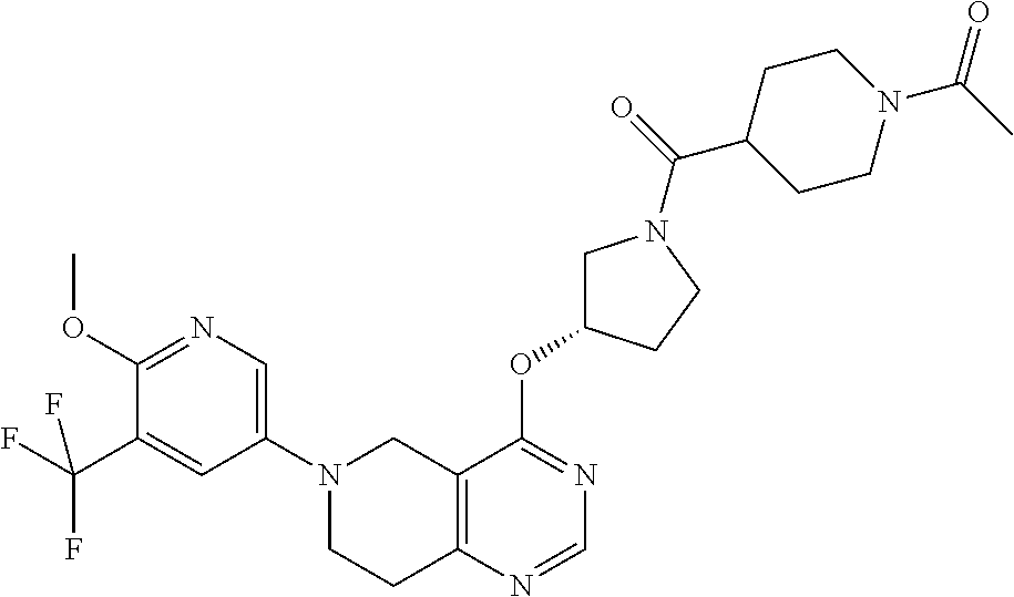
C12=C(N=CN=C1OC1CN(C(C3CCN(C(C)=O)CC3)=O)CC1)CCN(C1=CN=C(OC)C(C(F)(F)F)=C1)C2
